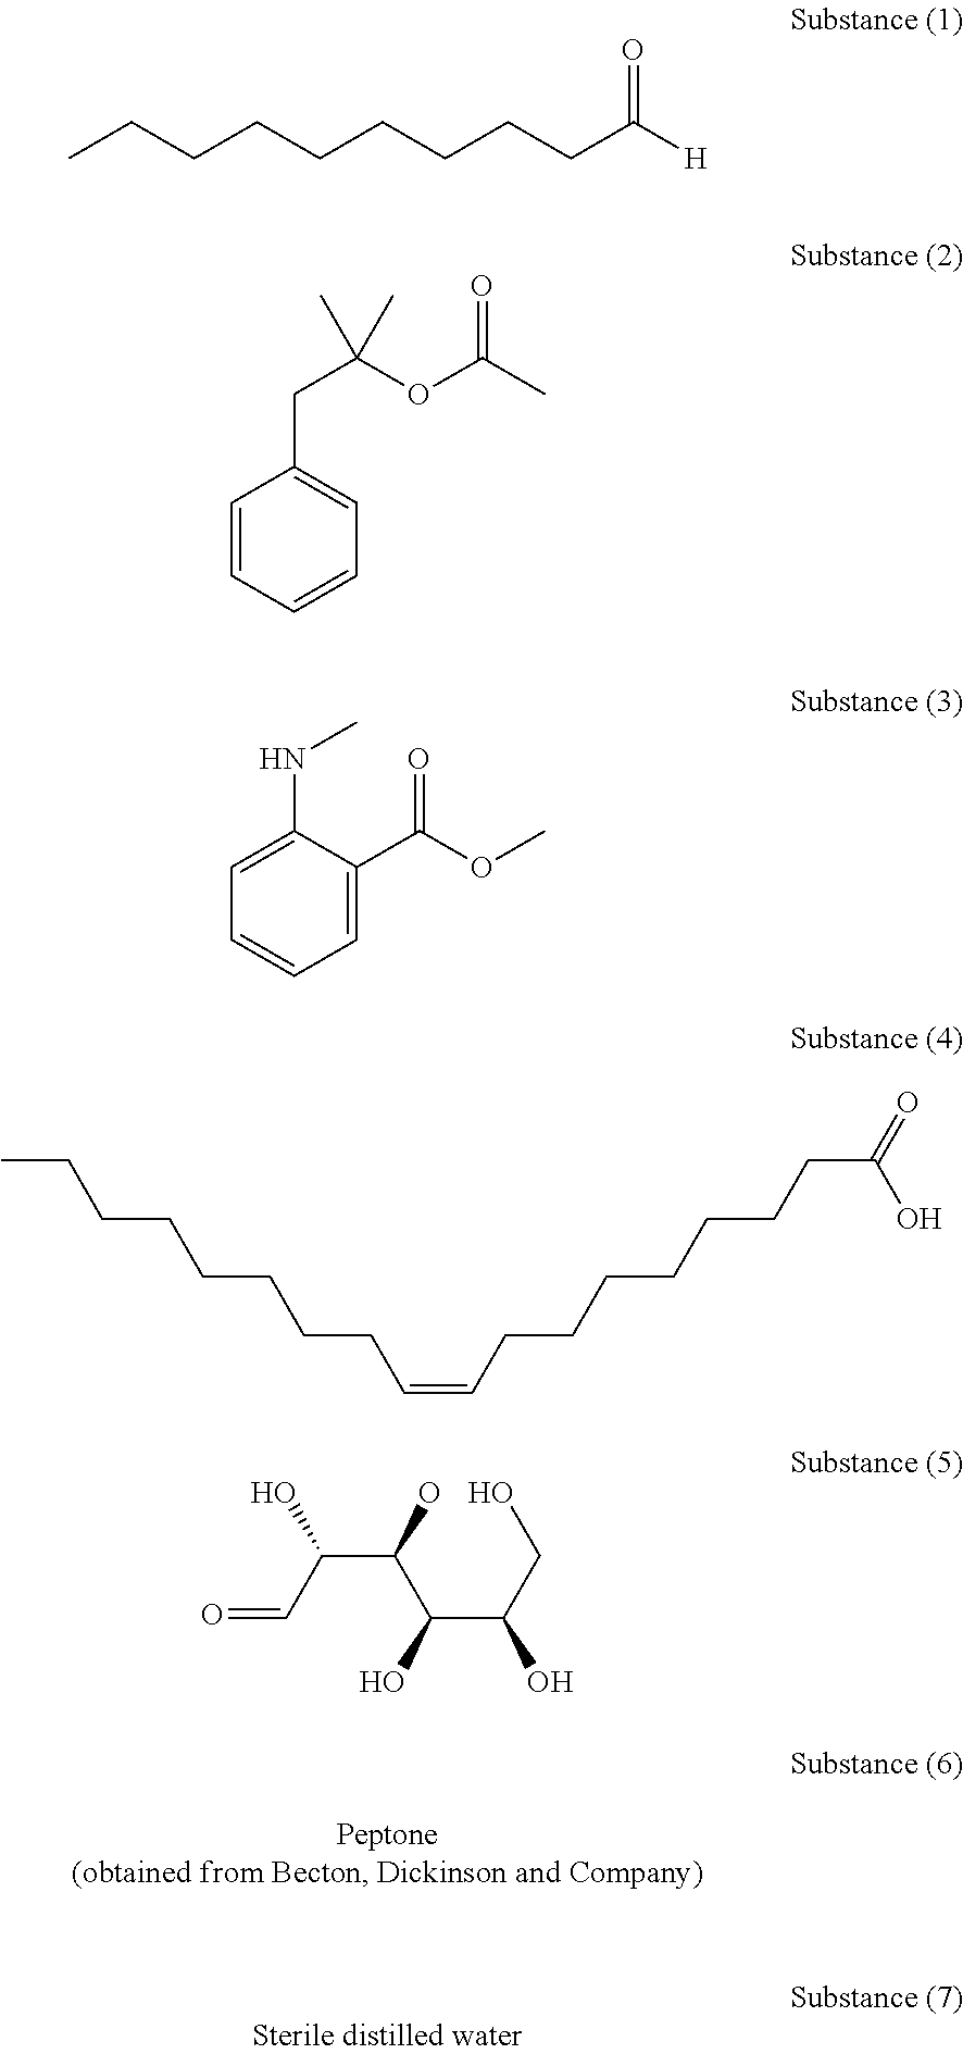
CCCCCCCCCC([H])=O.C1=CC=CC=C1CC(OC(=O)C)(C)C.C1=C(C(=O)OC)C(NC)=CC=C1.CCCCCCCCC=CCCCCCCCC(=O)O.C(C(C(C(CO)O)O)O)(O)C=O
